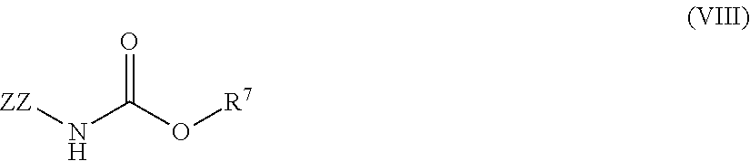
[ZZ]NC(O[R7])=O
